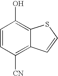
C1=CC([CN])=C2C(=C1O)SC=C2
